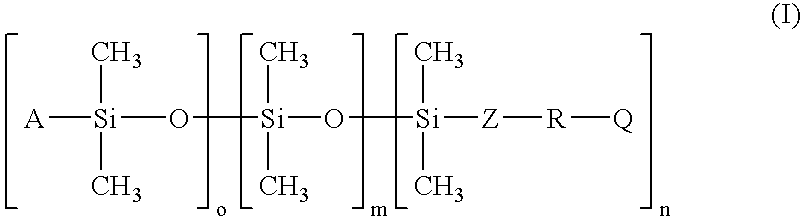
[A][Si](O[Si](C)(C)O[Si]([Z][R][Q])(C)C)(C)C
